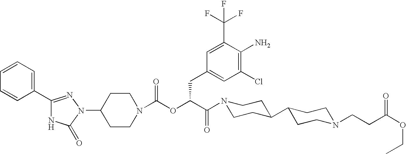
C1(N2C(=O)NC(C3=CC=CC=C3)=N2)CCN(C(OC(C(N2CCC(C3CCN(CCC(OCC)=O)CC3)CC2)=O)CC2=CC(Cl)=C(N)C(C(F)(F)F)=C2)=O)CC1
